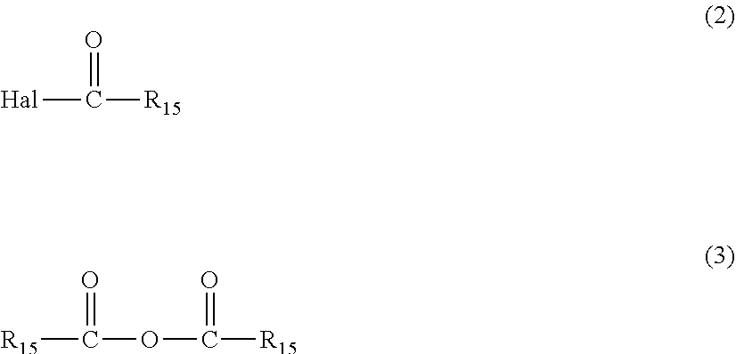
[Hal]C(=O)[R15].O(C(=O)[R15])C(=O)[R15]
